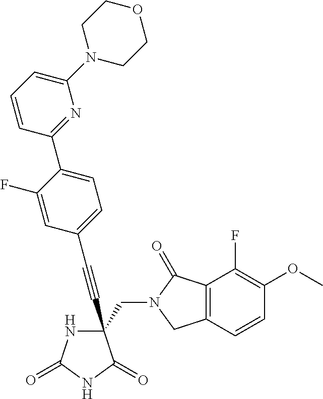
C(#CC1(CN2C(=O)C3=C(C2)C=CC(OC)=C3F)NC(=O)NC1=O)C1=CC=C(C2=NC(N3CCOCC3)=CC=C2)C(F)=C1
